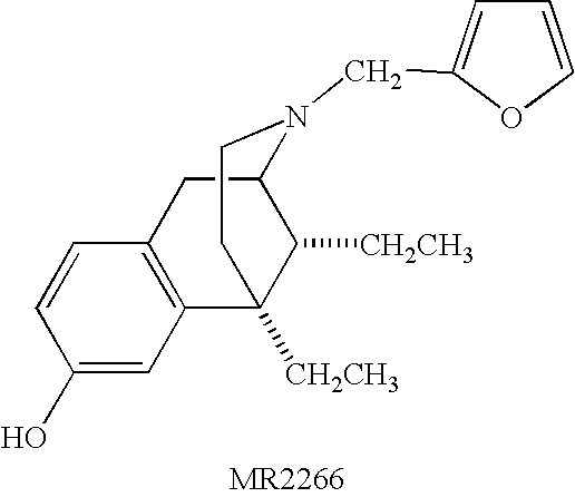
C1=CC(O)=CC2=C1CC1C([CH2CH3])C2([CH2CH3])CCN1CC1=CC=CO1
